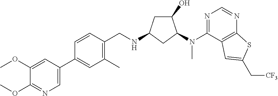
C1(OC)=NC=C(C2=CC(C)=C(CNC3CC(O)C(N(C4=NC=NC5=C4C=C(C[CF3])S5)C)C3)C=C2)C=C1OC
